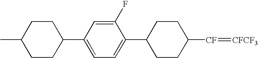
C1CC([CF]=[CFCF3])CCC1C1=CC=C(C2CCC(C)CC2)C=C1F
